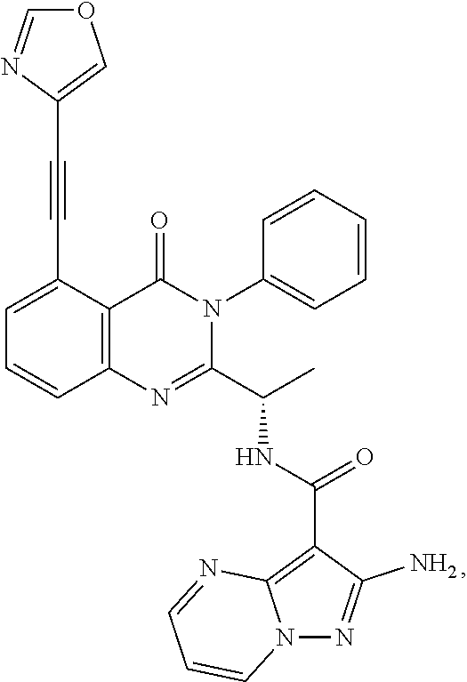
C1=C(C#CC2=COC=N2)C2=C(C=C1)N=C(C(C)NC(=O)C1=C3N(N=C1N)C=CC=N3)N(C1=CC=CC=C1)C2=O
